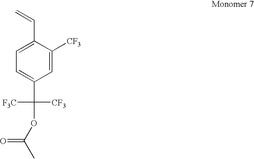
C1=C(C=C)C([CF3])=CC(C([F3C])([CF3])OC(C)=O)=C1
